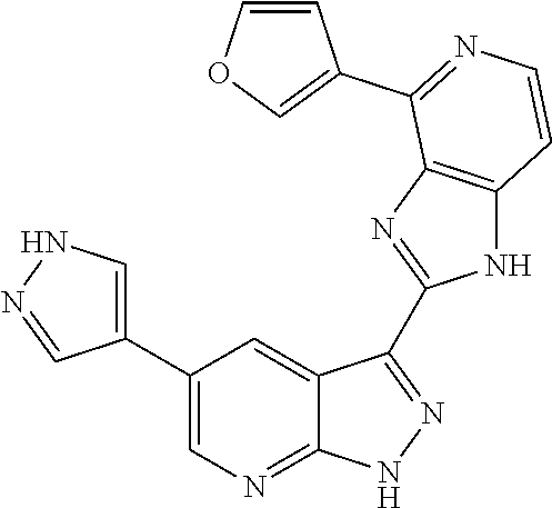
C1(C2=CN=C3C(=C2)C(C2=NC4=C(N2)C=CN=C4C2=COC=C2)=N[N H]3)=CNN=C1
